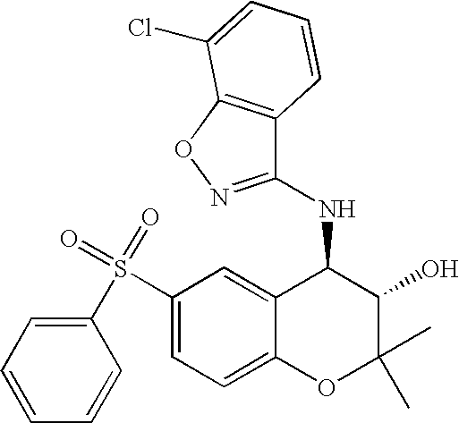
C1(NC2=NOC3=C2C=CC=C3Cl)C2=CC(S(=O)(=O)C3=CC=CC=C3)=CC=C2OC(C)(C)C1O
